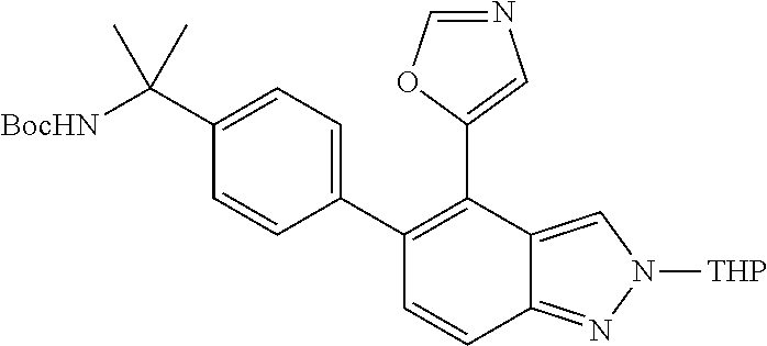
C1(C2=C(C3=CN=CO3)C3=CN([THP])N=C3C=C2)=CC=C(C([BocHN])(C)C)C=C1
